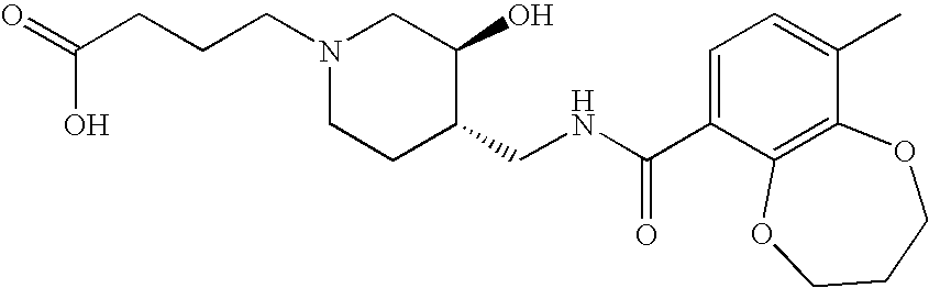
C(CCCN1CCC(CNC(C2=CC=C(C)C3=C2OCCCO3)=O)C(O)C1)(=O)O
